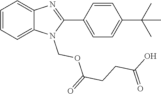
C1(C2=CC=C(C(C)(C)C)C=C2)=NC2=CC=CC=C2N1COC(CCC(O)=O)=O
